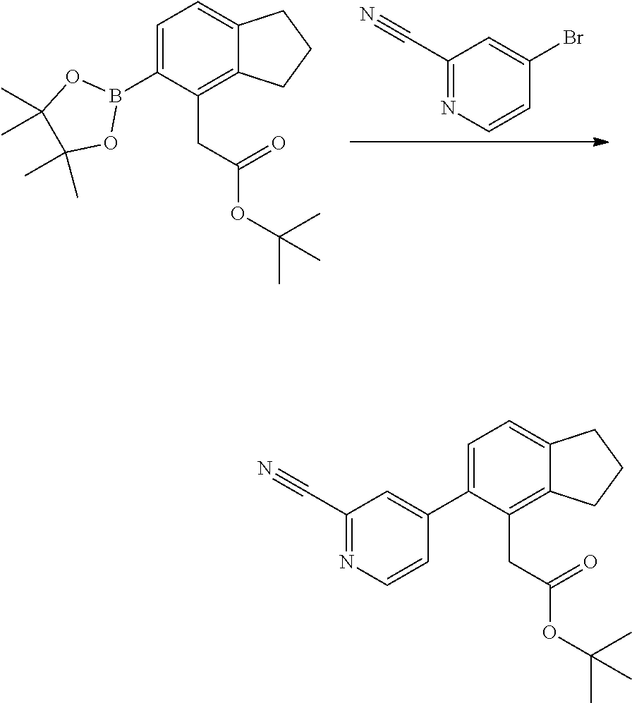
C1(C#N)=NC=CC(Br)=C1.C1=C(B2OC(C)(C)C(C)(C)O2)C(CC(OC(C)(C)C)=O)=C2C(=C1)CCC2.C1=C(C2=CC(C#N)=NC=C2)C(CC(OC(C)(C)C)=O)=C2C(=C1)CCC2
